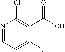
C1(Cl)=CC=NC(Cl)=C1C(O)=O
